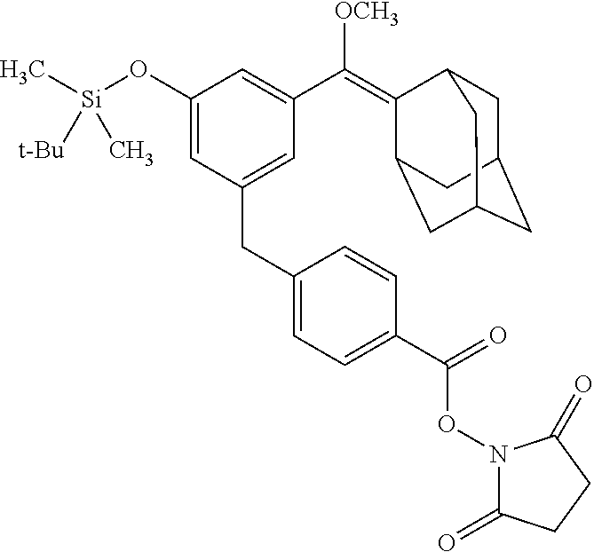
C1(O[Si](C)(C)[t-Bu])=CC(CC2=CC=C(C(=O)ON3C(=O)CCC3=O)C=C2)=CC(C([OCH3])=C2C3CC4CC(CC2C4)C3)=C1
